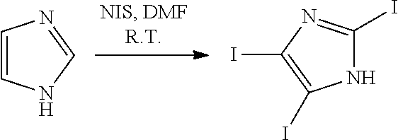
C1=CNC=N1.N1C(I)=NC(I)=C1I
